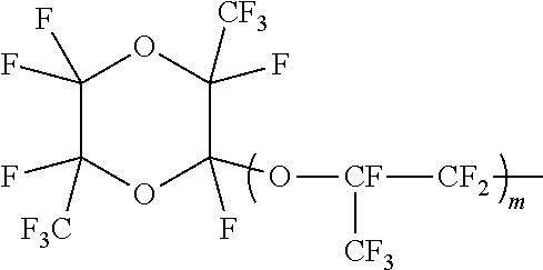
C1(F)(F)C(F)([F3C])OC(F)(O[CF]([CF2]C)[CF3])C(F)([CF3])O1
